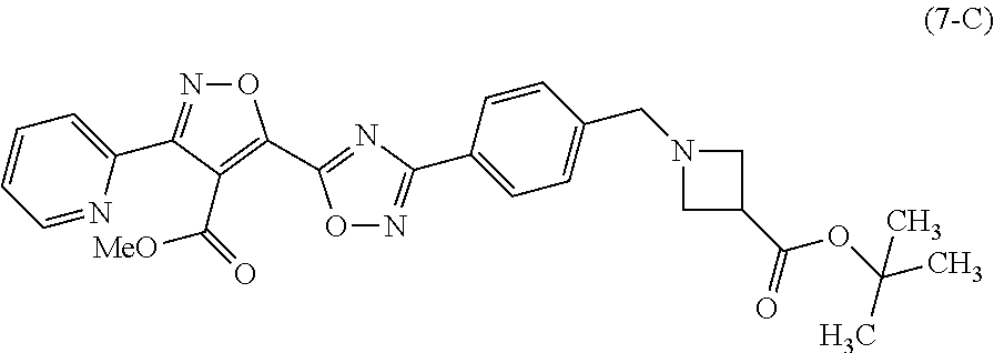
O1N=C(C2=CC=CC=N2)C(C([MeO])=O)=C1C1=NC(C2=CC=C(CN3CC(C(=O)OC(C)(C)C)C3)C=C2)=NO1
